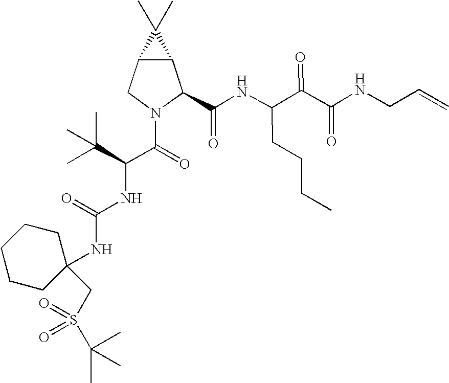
C12C(CN(C(=O)C(NC(NC3(CS(C(C)(C)C)(=O)=O)CCCCC3)=O)C(C)(C)C)C1C(NC(C(C(NCC=C)=O)=O)CCCC)=O)C2(C)C
